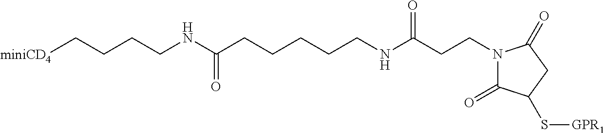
[miniCD4]CCCCNC(CCCCCNC(CCN1C(=O)C(S[GPR1])CC1=O)=O)=O
